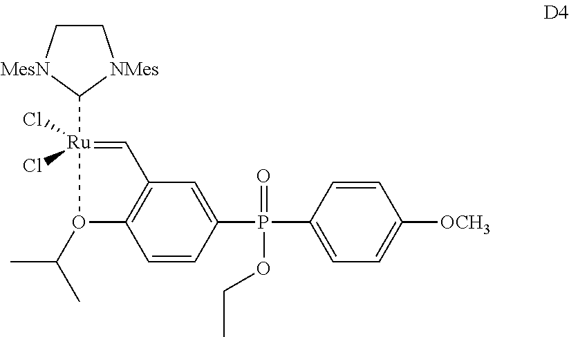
C1=CC(P(=O)(OCC)C2=CC3=C(C=C2)O(C(C)C)[Ru](Cl)(Cl)(C2[MesN]CC[NMes]2)=C3)=CC=C1[OCH3]
